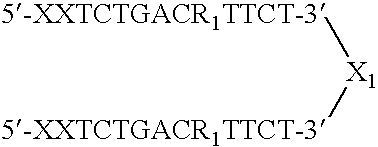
[X1]([5-XXTCTGACR1TTCT-3])[5-XXTCTGACR1TTCT-3]
